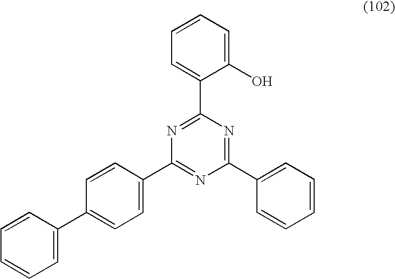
C1=C(C2=CC=C(C3=NC(C4=CC=CC=C4)=NC(C4=CC=CC=C4O)=N3)C=C2)C=CC=C1
